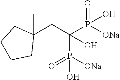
C1(CC(P([ONa])(=O)O)(P([ONa])(=O)O)O)(C)CCCC1
